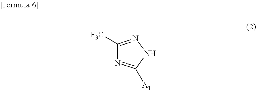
C1([F3C])=NNC([A1])=N1
